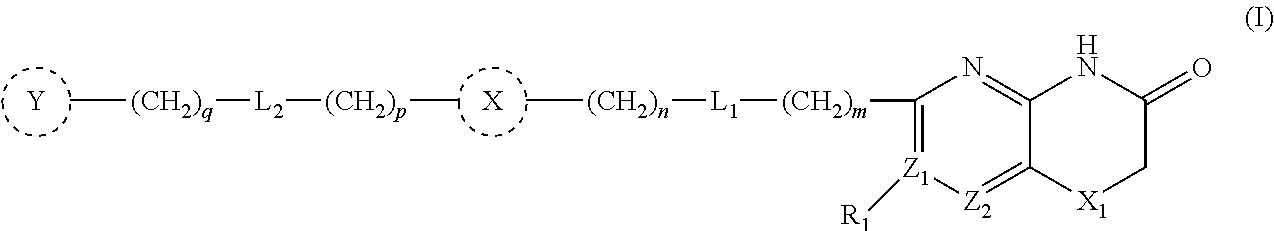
C[(CH2)q][L2][(CH2)p]C.[Y].[X].C[(CH2)n][L1][(CH2)m]C1=[Z1]([R1])[Z2]=C2C(=N1)NC(=O)C[X1]2
